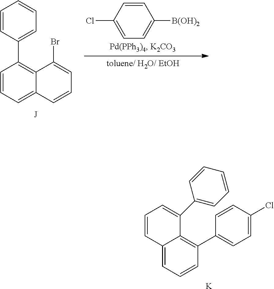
C12=CC=CC(C3=CC=C(Cl)C=C3)=C1C(C1=CC=CC=C1)=CC=C2.[K].C1=CC=C2C(=C1C1=CC=CC=C1)C(Br)=CC=C2.C1(Cl)=CC=C([B(OH)2])C=C1
